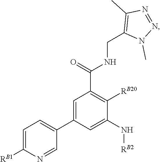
[RB2]NC1=CC(C2=CC=C([RB1])N=C2)=CC(C(=O)NCC2=C(C)N=NN2C)=C1[RB20]
